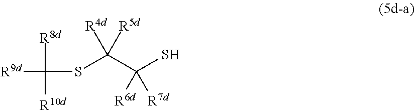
S(C(C([R6d])([R7d])S)([R5d])[R4d])C([R8d])([R10d])[R9d]
